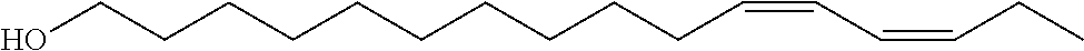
C(=CC=CCCCCCCCCCCO)CC
